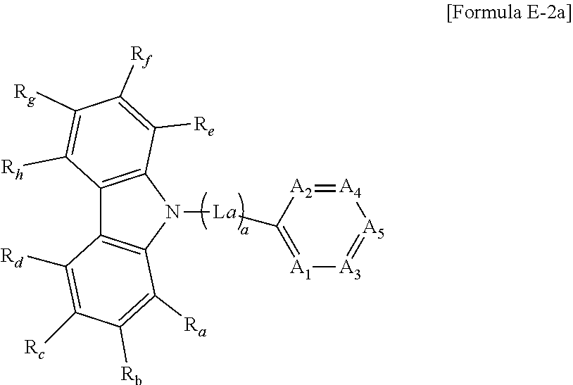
C1([Rf])=C([Re])C2=C(C([Rh])=C1[Rg])C1=C(N2[La]C2=[A1][A3]=[A5][A4]=[A2]2)C([Ra])=C([Rb])C([Rc])=C1[Rd]
